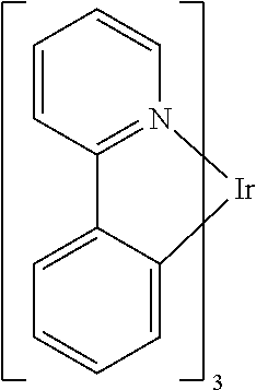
C1=C2C(=CC=C1)[Ir]N1=C2C=CC=C1
